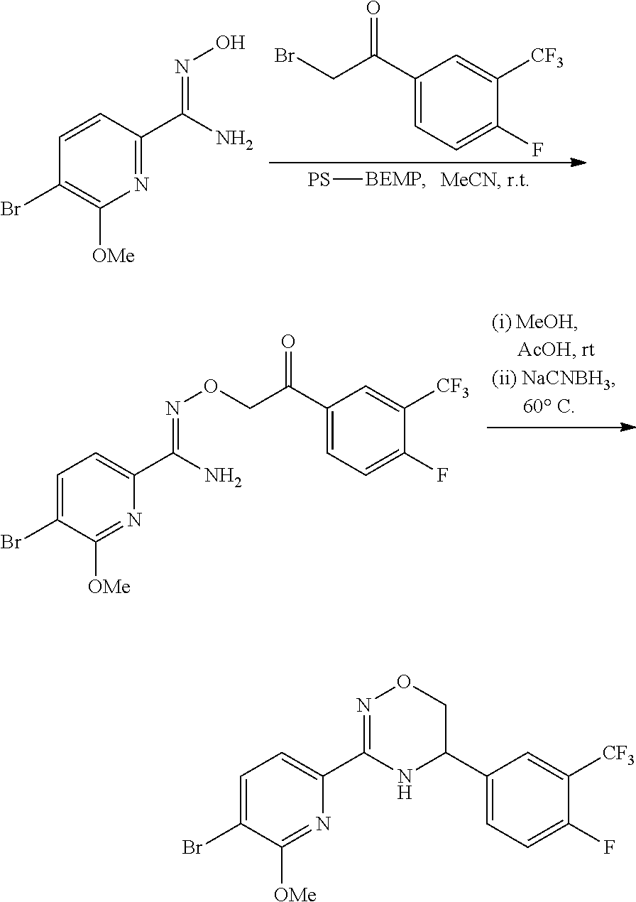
BrCC(C1=CC=C(F)C([CF3])=C1)=O.[PS][BEMP].N1=C(C(N)=NO)C=CC(Br)=C1[OMe].N1=C([OMe])C(Br)=CC=C1C(N)=NOCC(=O)C1=CC=C(F)C([CF3])=C1.N1=C([OMe])C(Br)=CC=C1C1=NOCC(C2=CC=C(F)C([CF3])=C2)N1
